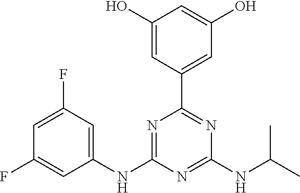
C1(O)=CC(C2=NC(NC(C)C)=NC(NC3=CC(F)=CC(F)=C3)=N2)=CC(O)=C1
